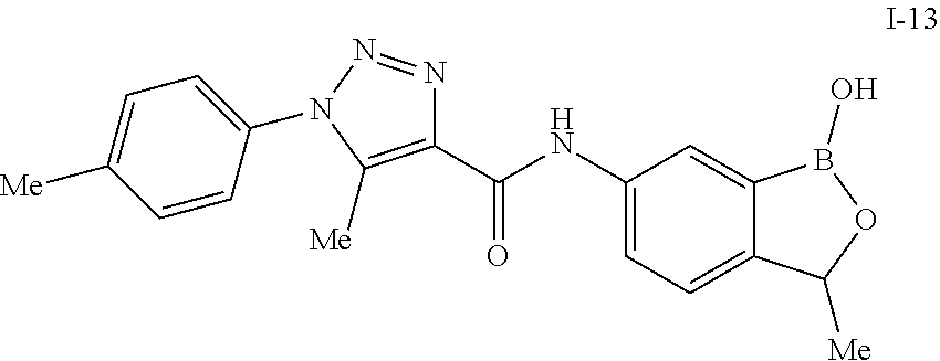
C1(C(NC2=CC=C3C(=C2)B(O)OC3[Me])=O)=C([Me])N(C2=CC=C([Me])C=C2)N=N1
